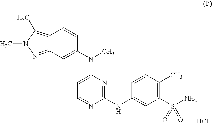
C12=C(C)N(C)N=C1C=C(N(C)C1=CC=NC(NC3=CC(S(N)(=O)=O)=C(C)C=C3)=N1)C=C2.[HCl]
